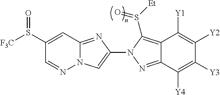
N12C(=NC(N3N=C4C(=C3S([Et])=O)C([Y1])=C([Y2])C([Y3])=C4[Y4])=C1)C=C(S([F3C])=O)C=N2
